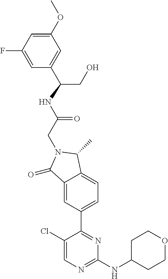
C1(=O)C2=CC(C3=NC(NC4CCOCC4)=NC=C3Cl)=CC=C2C(C)N1CC(NC(CO)C1=CC(OC)=CC(F)=C1)=O
